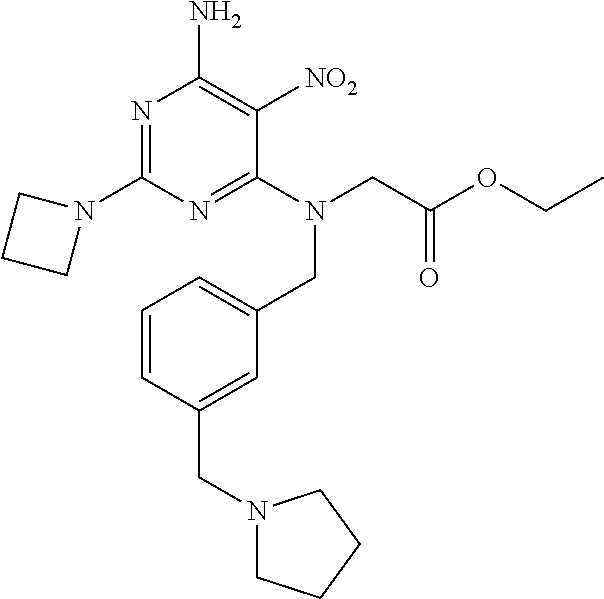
N1=C(N2CCC2)N=C(N(CC(OCC)=O)CC2=CC=CC(CN3CCCC3)=C2)C([NO2])=C1N
